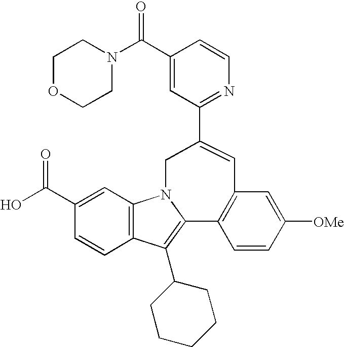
C12=C(C=C(C(O)=O)C=C1)N1C(=C2C2CCCCC2)C2=C(C=C([OMe])C=C2)C=C(C2=NC=CC(C(N3CCOCC3)=O)=C2)C1
